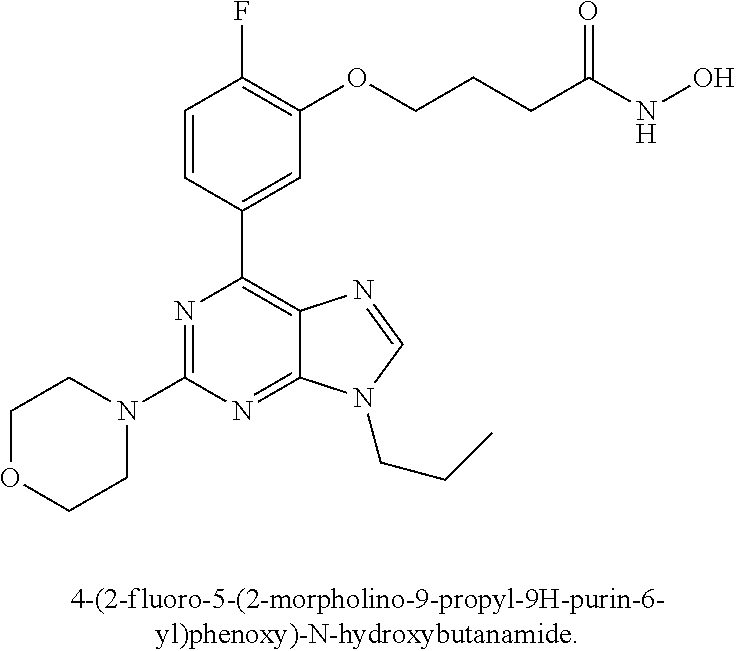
N1(C2=NC(C3=CC(OCCCC(NO)=O)=C(F)C=C3)=C3C(=N2)N(CCC)C=N3)CCOCC1
